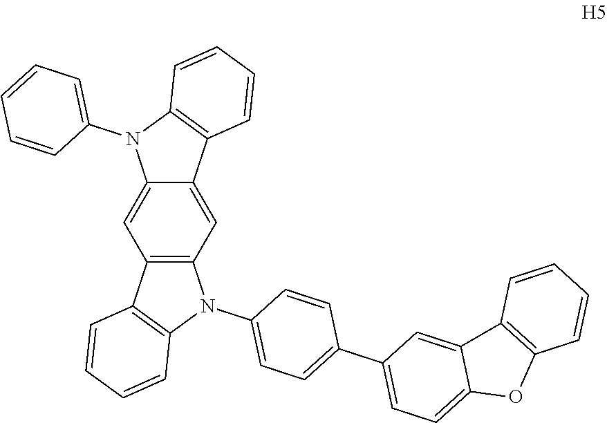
C12=CC3=C(C=C1N(C1=CC=CC=C1)C1=C2C=CC=C1)C1=C(N3C2=CC=C(C3=CC=C4C(=C3)C3=C(O4)C=CC=C3)C=C2)C=CC=C1
